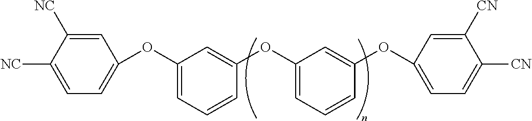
C1=C([NC])C([NC])=CC=C1OC1=CC=CC(OC2=CC=CC(OC3=CC=C([CN])C([CN])=C3)=C2)=C1
